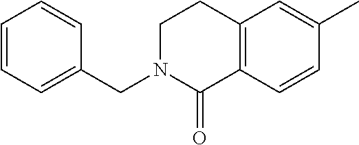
C1CN(CC2=CC=CC=C2)C(=O)C2=C1C=C(C)C=C2
